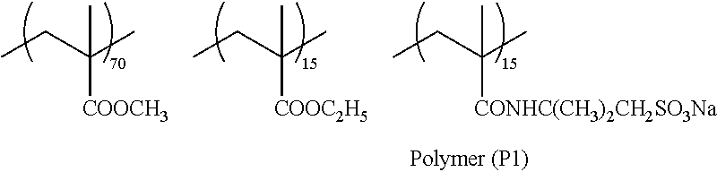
CCC(C)(C)[COOCH3].CCC(C)(C)[COOC2H5].CCC(C)(C)[CONHC(CH3)2CH2SO3Na]
